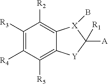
C1([R3])=C([R4])C([R5])=C2C(=C1[R2])[X](B)C([A])([R1])[Y]2
